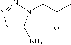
N1=C(N)N(CC(C)=O)N=N1
